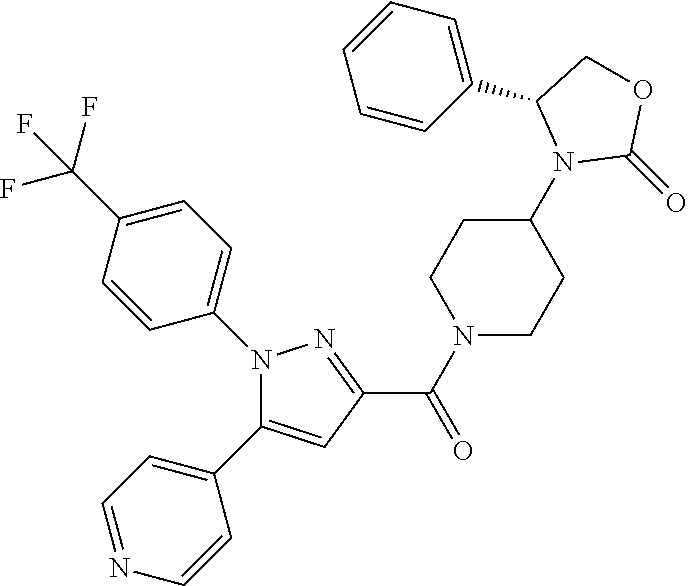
C1(C(N2CCC(N3C(=O)OCC3C3=CC=CC=C3)CC2)=O)=NN(C2=CC=C(C(F)(F)F)C=C2)C(C2=CC=NC=C2)=C1
